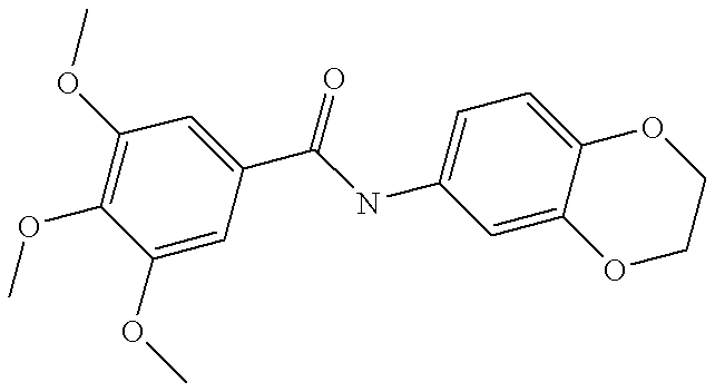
C1(OC)=C(OC)C(OC)=CC(C(NC2=CC=C3C(=C2)OCCO3)=O)=C1
